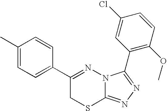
C1=C(C)C=CC(C2=NN3C(=NN=C3C3=C(OC)C=CC(Cl)=C3)SC2)=C1
